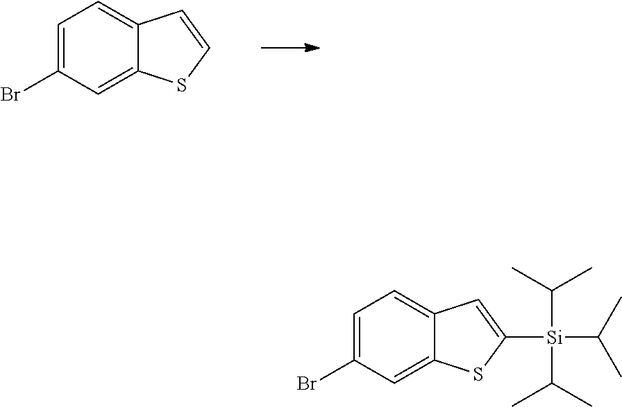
C1=C(Br)C=C2C(=C1)C=CS2.C1=C(Br)C=C2C(=C1)C=C([Si](C(C)C)(C(C)C)C(C)C)S2
